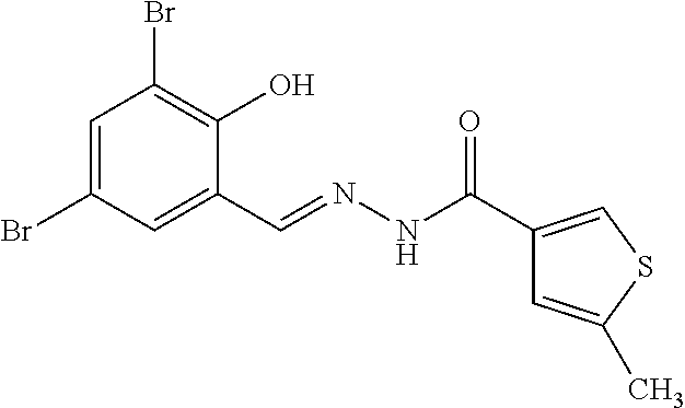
C1=C(Br)C=C(C=NNC(C2=CSC(C)=C2)=O)C(O)=C1Br
